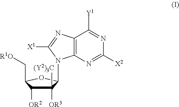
C12=C(N=C([X2])N=C1[Y1])N(C1C([(Y2)3C])([OR3])C([OR2])C(C[R1O])O1)C([X1])=N2
